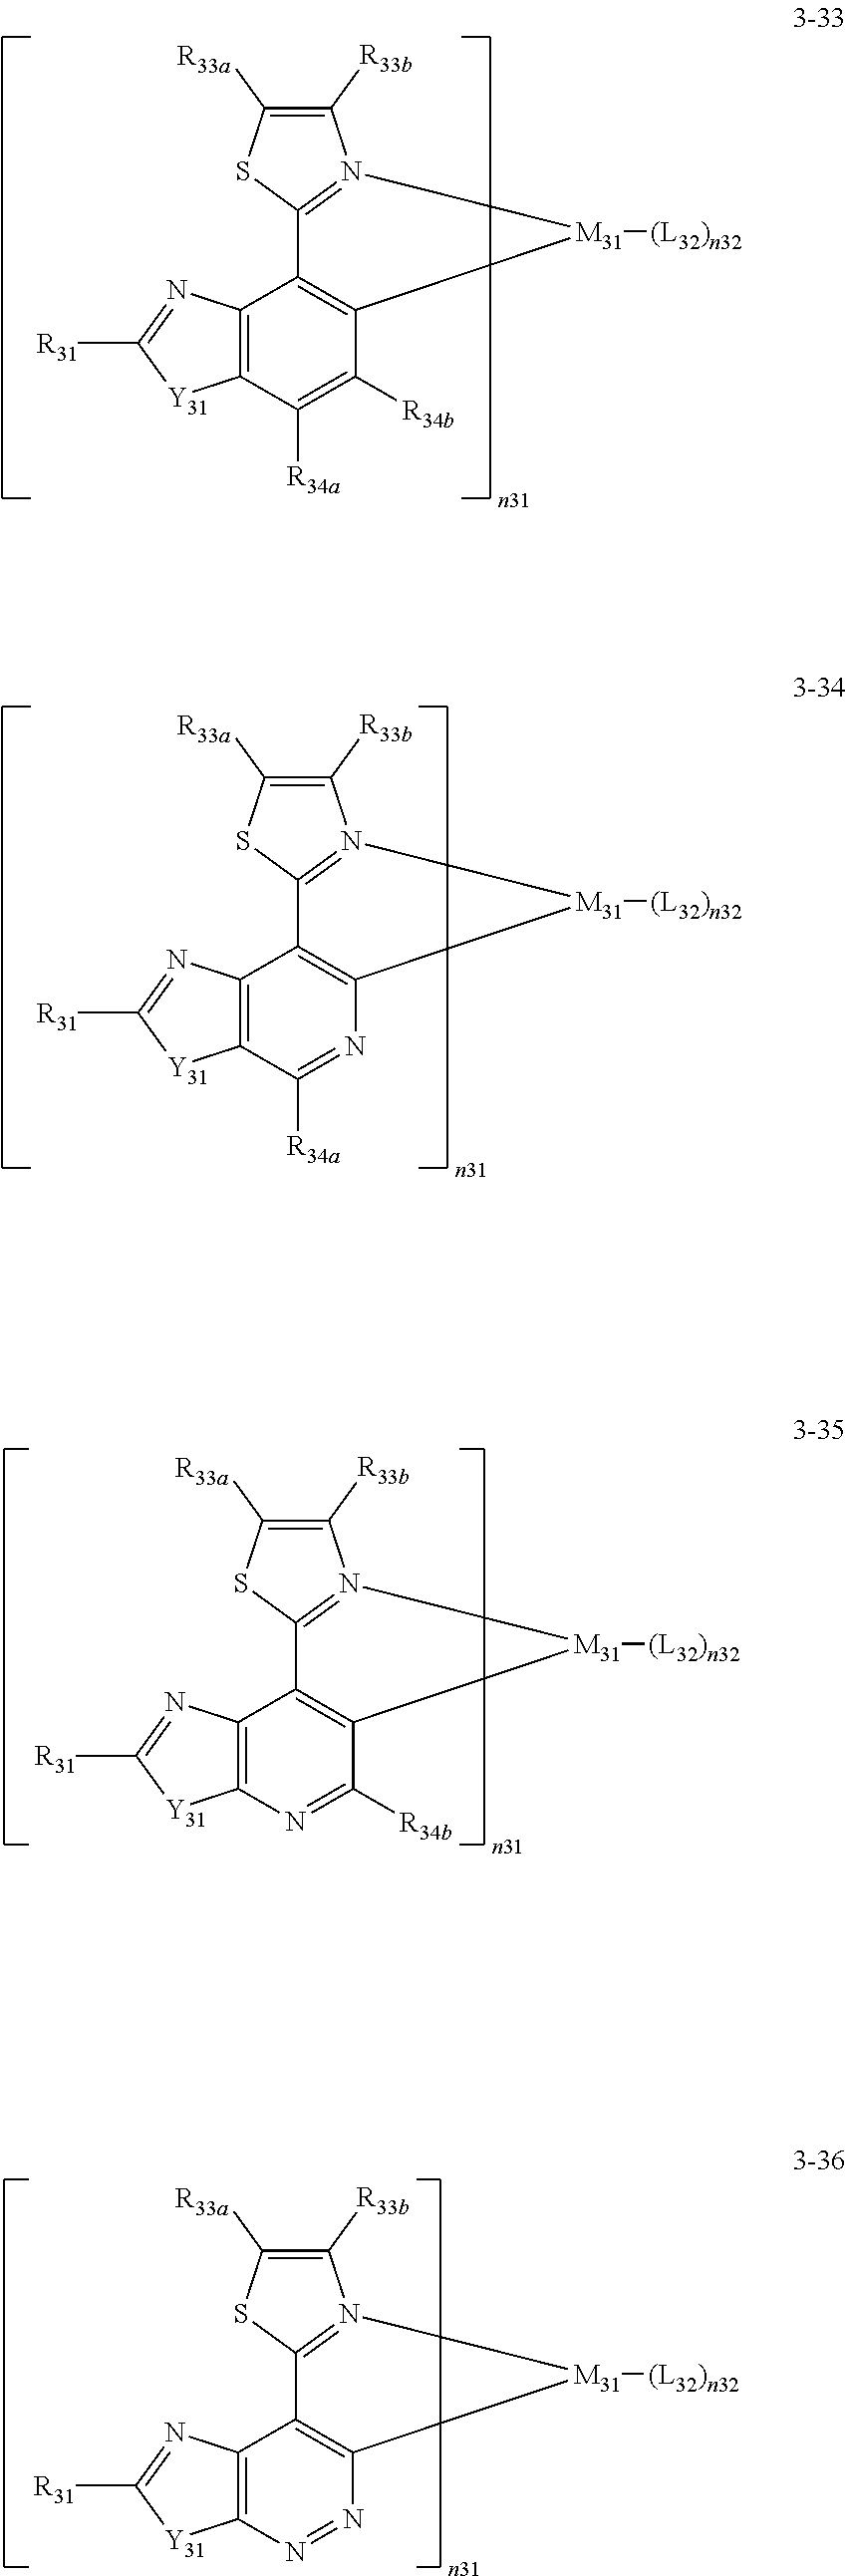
C1([R33b])=C([R33a])SC2=N1[M31]([(L32)n32])C1=C2C2=C(C([R34a])=C1[R34b])[Y31]C([R31])=N2.C1([R33b])=C([R33a])SC2=N1[M31]([(L32)n32])C1=C2C2=C(C([R34a])=N1)[Y31]C([R31])=N2.C1([R33b])=C([R33a])SC2=N1[M31]([(L32)n32])C1=C2C2=C(N=C1[R34b])[Y31]C([R31])=N2.C1([R33b])=C([R33a])SC2=N1[M31]([(L32)n32])C1=C2C2=C(N=N1)[Y31]C([R31])=N2
